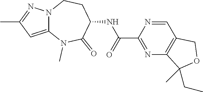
C12=CC(C)=NN1CCC(NC(C1=NC3=C(C=N1)COC3(CC)C)=O)C(=O)N2C
